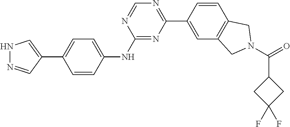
N1N=CC(C2=CC=C(NC3=NC(C4=CC5=C(C=C4)CN(C(=O)C4CC(F)(F)C4)C5)=NC=N3)C=C2)=C1
